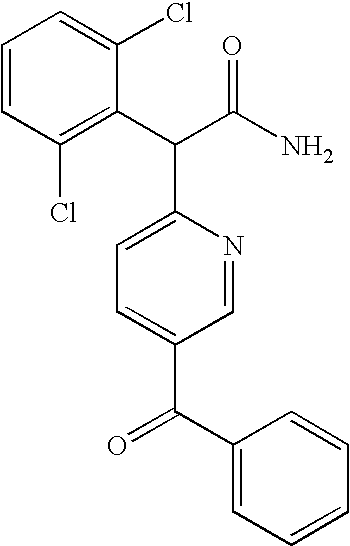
C1=CC=C(Cl)C(C(C(N)=O)C2=CC=C(C(C3=CC=CC=C3)=O)C=N2)=C1Cl
